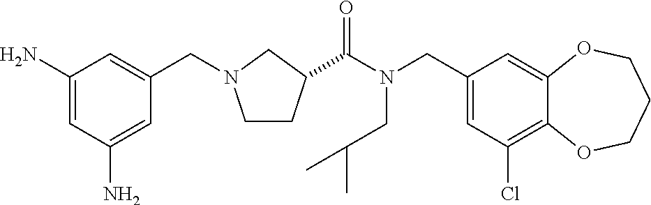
C1(CN(C(=O)C2CCN(CC3=CC(N)=CC(N)=C3)C2)CC(C)C)=CC(Cl)=C2C(=C1)OCCCO2
